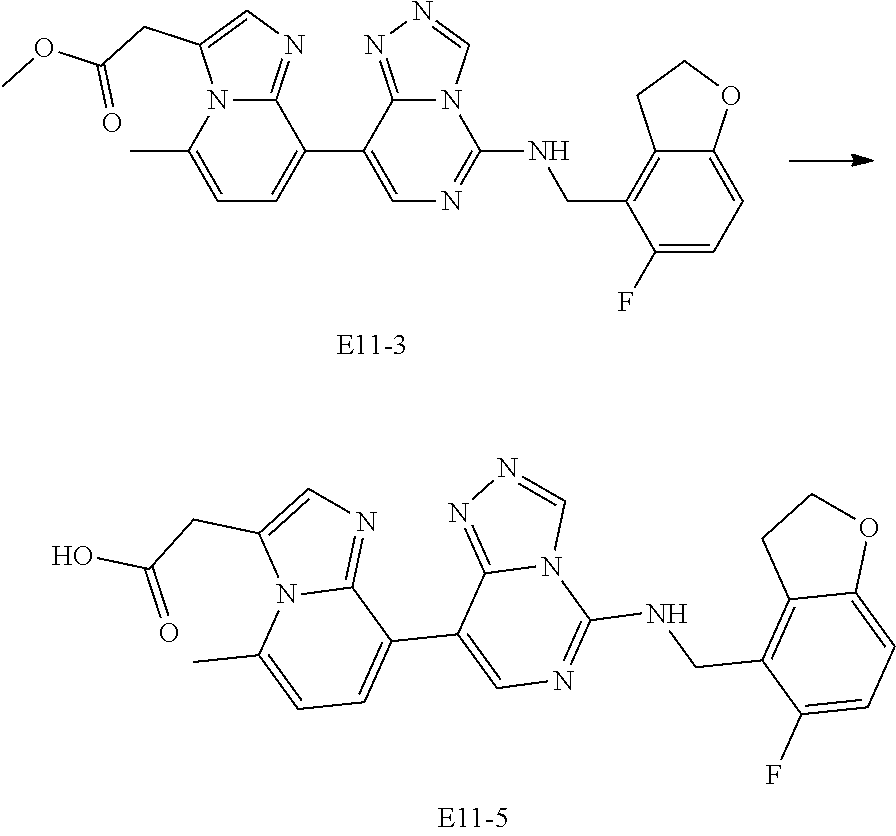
C1(NCC2=C3C(=CC=C2F)OCC3)=NC=C(C2=CC=C(C)N3C(CC(OC)=O)=CN=C32)C2=NN=CN12.C1(NCC2=C3C(=CC=C2F)OCC3)=NC=C(C2=CC=C(C)N3C(CC(O)=O)=CN=C32)C2=NN=CN12
